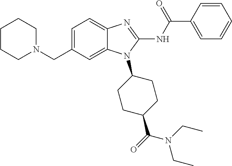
C1=C(CN2CCCCC2)C=C2C(=C1)N=C(NC(C1=CC=CC=C1)=O)N2C1CCC(C(=O)N(CC)CC)CC1
